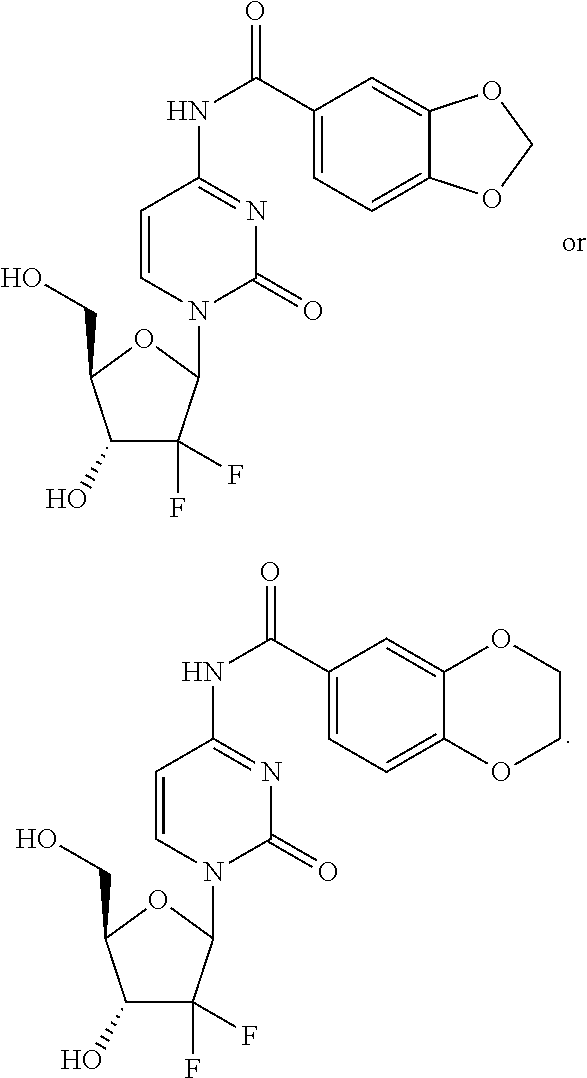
C1(O)C(F)(F)C(N2C(=O)N=C(NC(C3=CC=C4C(=C3)OCO4)=O)C=C2)OC1CO.C1(O)C(F)(F)C(N2C(=O)N=C(NC(C3=CC=C4C(=C3)OCCO4)=O)C=C2)OC1CO
